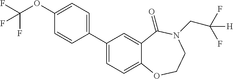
C1(C2=CC=C3C(=C2)C(=O)N(CC(F)([H])F)CCO3)=CC=C(OC(F)(F)F)C=C1
